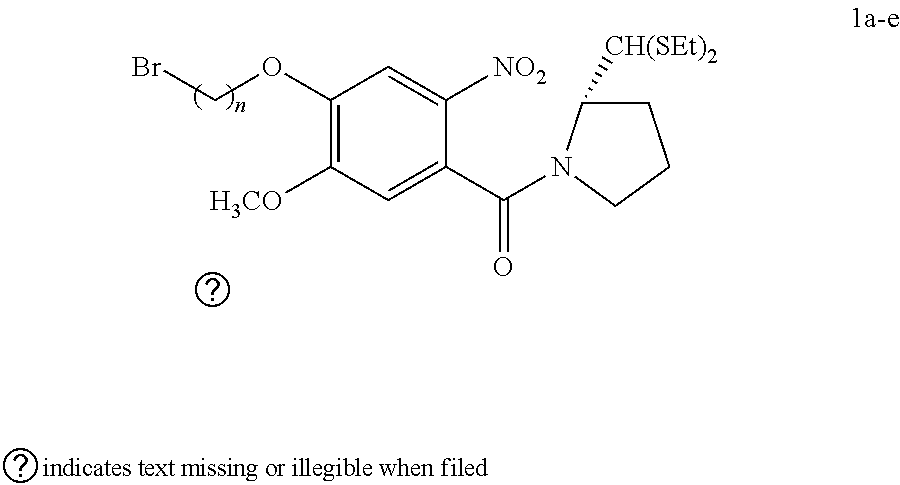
BrCOC1=C([H3CO])C=C(C(N2C([CH(SEt)2])CCC2)=O)C([NO2])=C1
